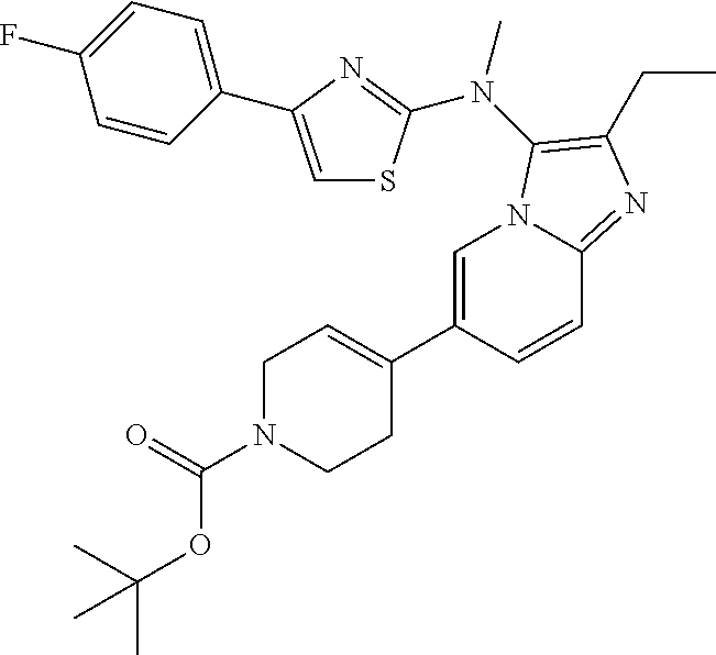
C1=C(C2=CCN(C(=O)OC(C)(C)C)CC2)C=CC2=NC(CC)=C(N(C)C3=NC(C4=CC=C(F)C=C4)=CS3)N12
